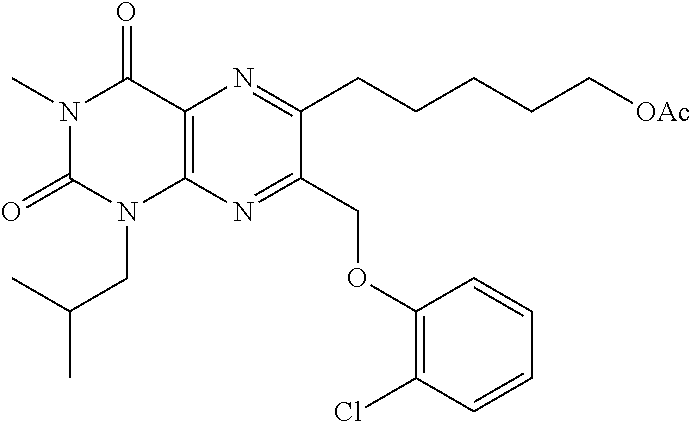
C1(OCC2=NC3=C(N=C2CCCCC[OAc])C(=O)N(C)C(=O)N3CC(C)C)=C(Cl)C=CC=C1
